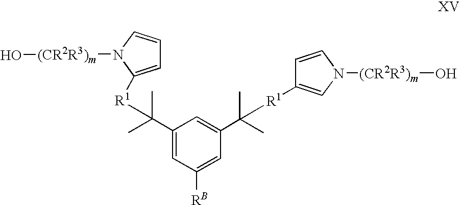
C1(C(C)(C)[R1]C2=CC=CN2[(CR2R3)m]O)=CC([RB])=CC(C(C)(C)[R1]C2=CN([(CR2R3)m]O)C=C2)=C1
